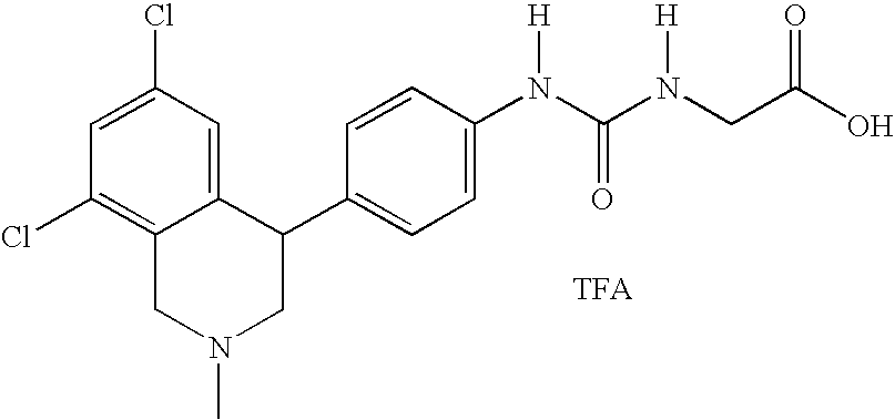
C1=C(Cl)C=C2C(=C1Cl)CN(C)CC2C1=CC=C(N(C(=O)N(CC(O)=O)[H])[H])C=C1
